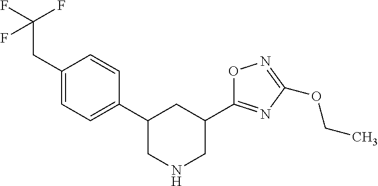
C1(CC(F)(F)F)=CC=C(C2CNCC(C3=NC(OCC)=NO3)C2)C=C1
